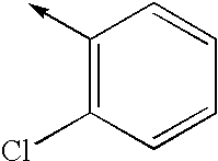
C1(->C)=C(Cl)C=CC=C1
